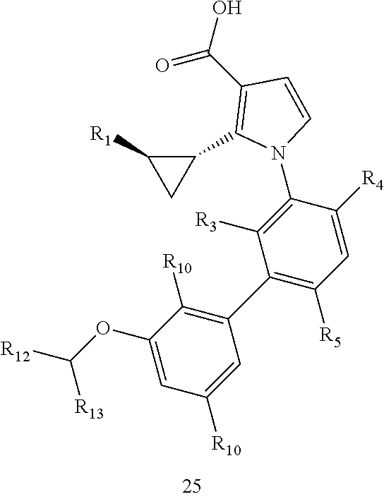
C1([R5])=C(C2=C([R10])C(OC([R13])[R12])=CC([R10])=C2)C([R3])=C(N2C=CC(C(O)=O)=C2C2C([R1])C2)C([R4])=C1
